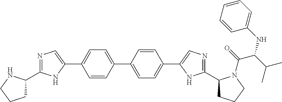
C1=CC(C2=CC=C(C3=CN=C(C4CCCN4C(=O)C(C(C)C)NC4=CC=CC=C4)N3)C=C2)=CC=C1C1=CN=C(C2CCCN2)N1
